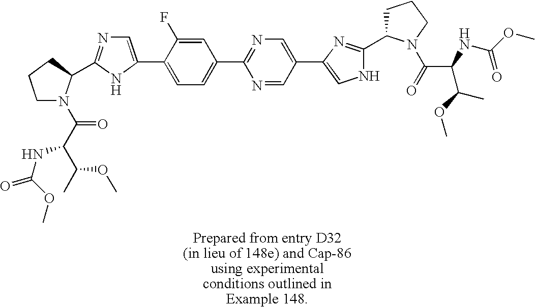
C1=NC(C2=CC=C(C3=CN=C(C4N(C(C(NC(=O)OC)C(C)OC)=O)CCC4)N3)C(F)=C2)=NC=C1C1=CNC(C2CCCN2C(=O)C(NC(OC)=O)C(OC)C)=N1
